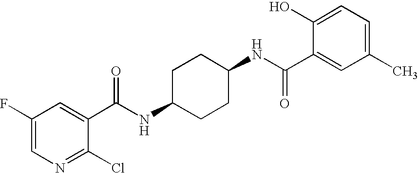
C1(F)=CN=C(Cl)C(C(NC2CCC(NC(=O)C3=CC(C)=CC=C3O)CC2)=O)=C1
